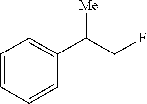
C1(C(CF)[Me])=CC=CC=C1
